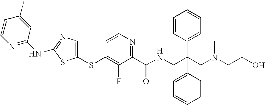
C1(SC2=C(F)C(C(=O)NCC(C3=CC=CC=C3)(C3=CC=CC=C3)CN(CCO)C)=NC=C2)=CN=C(NC2=NC=CC(C)=C2)S1
